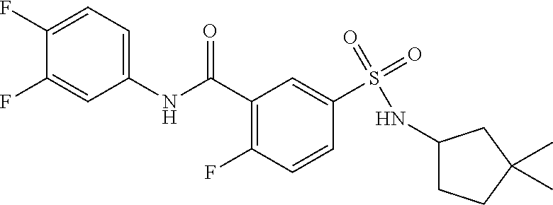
C1(C(NC2=CC=C(F)C(F)=C2)=O)=C(F)C=CC(S(=O)(=O)NC2CCC(C)(C)C2)=C1
